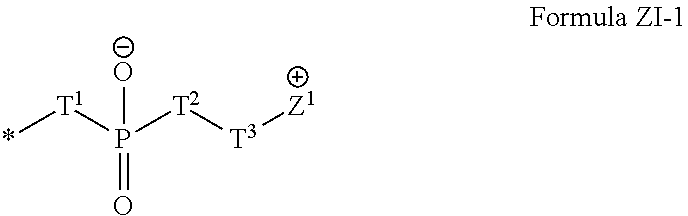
*[T1]P([T2][T3][Z1])(=O)[O-]
